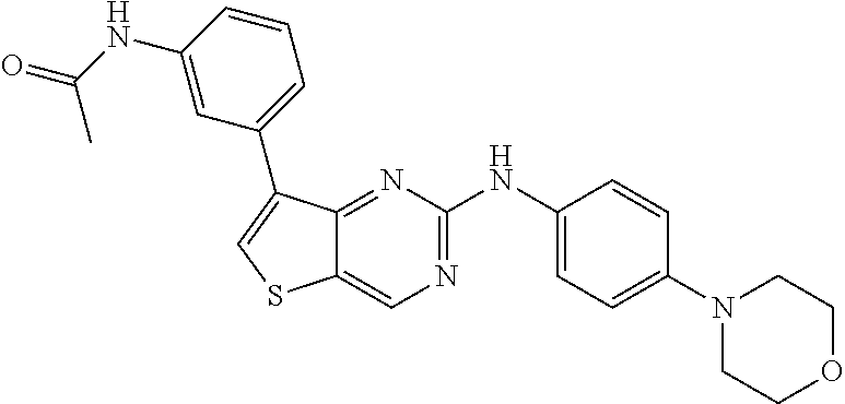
C1(N2CCOCC2)=CC=C(NC2=NC=C3C(=N2)C(C2=CC=CC(NC(C)=O)=C2)=CS3)C=C1
